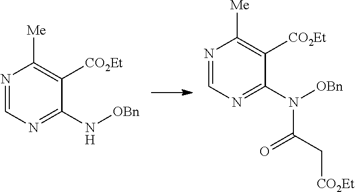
N1=CN=C(N[OBn])C([CO2Et])=C1[Me].N1=CN=C(N([OBn])C(=O)C[CO2Et])C([CO2Et])=C1[Me]
